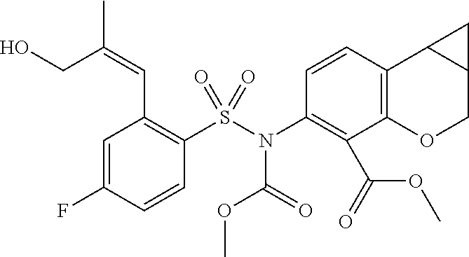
C1(N(S(C2=C(C=C(CO)C)C=C(F)C=C2)(=O)=O)C(=O)OC)=C(C(=O)OC)C2=C(C=C1)C1C(CO2)C1
